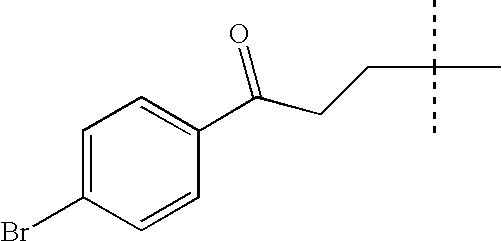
C1=C(Br)C=CC(C(=O)CCC(C)(C)C)=C1
